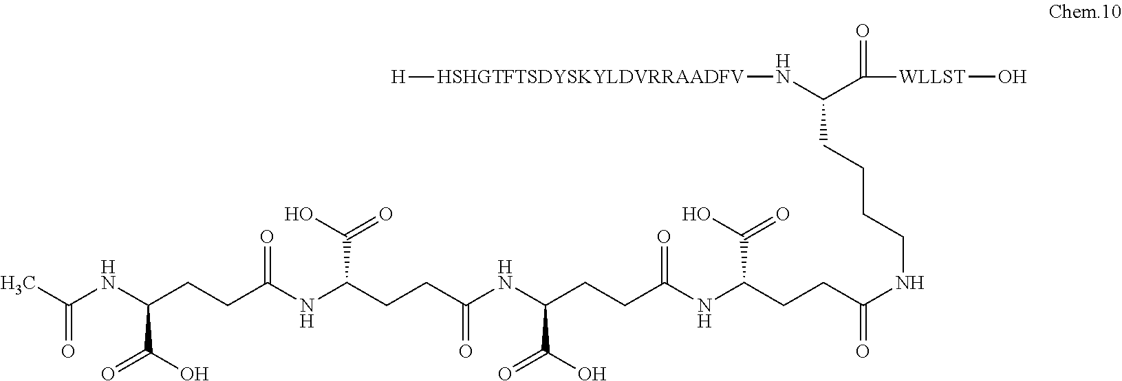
C(NC(CCC(NC(CCC(NC(CCC(NC(CCC(NCCCCC(C([WLLST]O)=O)N[HSHGTFTSDYSKYLDVRRAADFV][H])=O)C(O)=O)=O)C(=O)O)=O)C(O)=O)=O)C(=O)O)(C)=O
